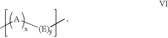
C[A][(E)y]C
